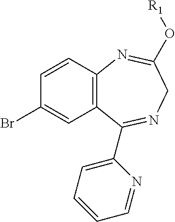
C12=C(C=CC(Br)=C1)N=C(O[R1])CN=C2C1=CC=CC=N1
